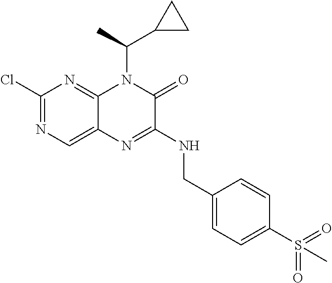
C1(Cl)=NC=C2C(=N1)N(C(C)C1CC1)C(=O)C(NCC1=CC=C(S(=O)(=O)C)C=C1)=N2
